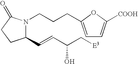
N1(CCCC2=CC=C([COOH])O2)C(C=CC(C[E3])O)CCC1=O
